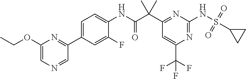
C1(C(C(NC2=CC=C(C3=NC(OCC)=CN=C3)C=C2F)=O)(C)C)=NC(NS(=O)(=O)C2CC2)=NC(C(F)(F)F)=C1
